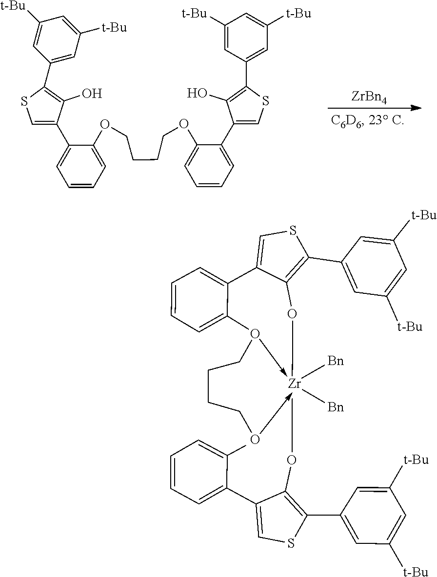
C1(OCCCCOC2=CC=CC=C2C2=CSC(C3=CC([t-Bu])=CC([t-Bu])=C3)=C2O)=CC=CC=C1C1=CSC(C2=CC([t-Bu])=CC([t-Bu])=C2)=C1O.[ZrBn4].C1(C2=C(O[Zr]34([Bn])([Bn])-OCCCCO->3C3=CC=CC=C3C3=CSC(C5=CC([t-Bu])=CC([t-Bu])=C5)=C3O4)C(C3=CC=CC=C3C)=CS2)=CC([t-Bu])=CC([t-Bu])=C1
